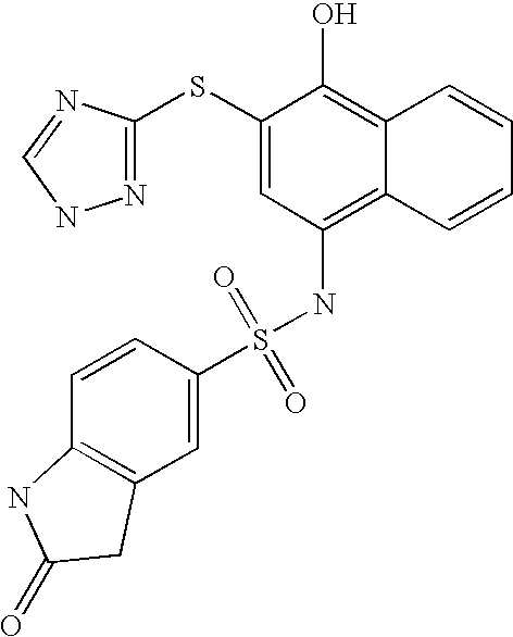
C1=CC(S(NC2=C3C(=C(O)C(SC4=NNC=N4)=C2)C=CC=C3)(=O)=O)=CC2=C1NC(=O)C2
